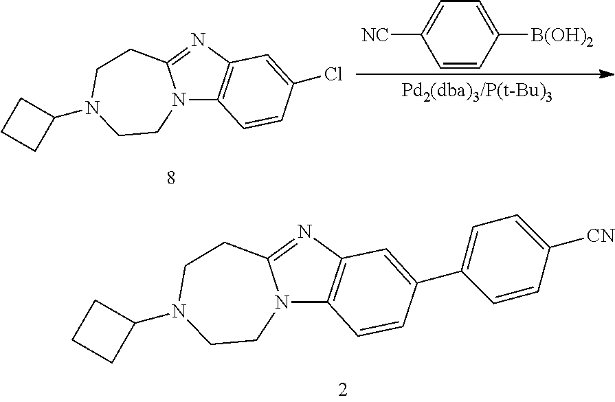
N12C3=C(N=C1CCN(C1CCC1)CC2)C=C(Cl)C=C3.C1=CC([B(OH)2])=CC=C1[NC].N12C3=C(N=C1CCN(C1CCC1)CC2)C=C(C1=CC=C([CN])C=C1)C=C3
